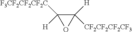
C1([CF2CF2CF2CF3])([H])C([H])([F3CF2CF2CF2C])O1
